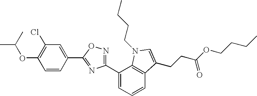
C1(C2=CC=CC3=C2N(CCCC)C=C3CCC(OCCCC)=O)=NOC(C2=CC(Cl)=C(OC(C)C)C=C2)=N1
